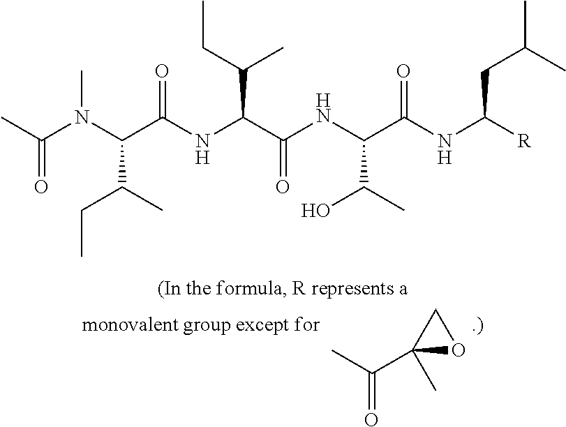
CC(C1(C)OC1)=O.C(NC(C(NC(C(NC([R])CC(C)C)=O)C(C)O)=O)C(C)CC)(=O)C(N(C(C)=O)C)C(CC)C
